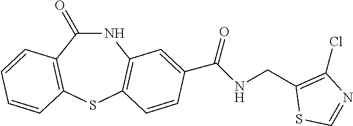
N1C(=O)C2=C(SC3=C1C=C(C(NCC1=C(Cl)N=CS1)=O)C=C3)C=CC=C2
